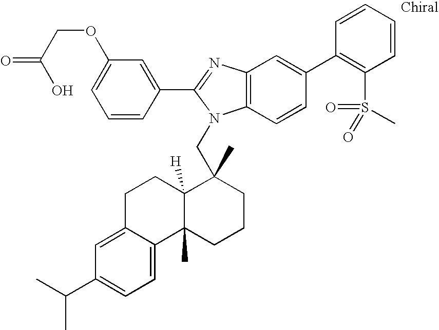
C1=CC(C2=NC3=C(N2CC2(C)C4([H])C(C)(CCC2)C2=CC=C(C(C)C)C=C2CC4)C=CC(C2=C(S(=O)(=O)C)C=CC=C2)=C3)=CC(OCC(O)=O)=C1
